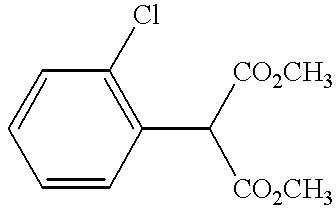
C1(C([CO2CH3])[CO2CH3])=C(Cl)C=CC=C1
